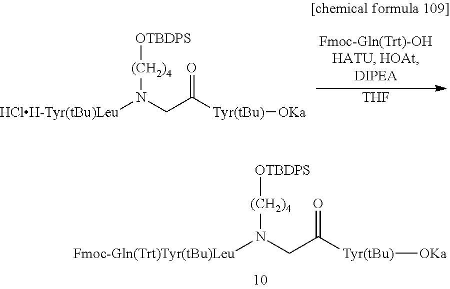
[HClH-Tyr(tBu)Leu]N(CC(=O)[Tyr(tBu)][OKa])[(CH2)4][OTBDPS].[THF].[Fmoc-Gln(Trt)Tyr(tBu)Leu]N(CC(=O)[Tyr(tBu)][OKa])[(CH2)4][OTBDPS]
